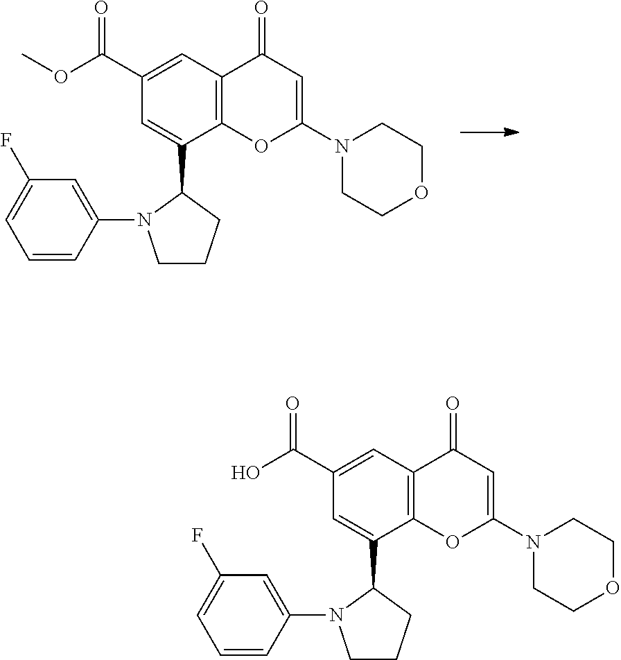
N1(C2=CC(=O)C3=C(O2)C(C2N(C4=CC(F)=CC=C4)CCC2)=CC(C(OC)=O)=C3)CCOCC1.N1(C2=CC(=O)C3=C(O2)C(C2N(C4=CC(F)=CC=C4)CCC2)=CC(C(O)=O)=C3)CCOCC1
